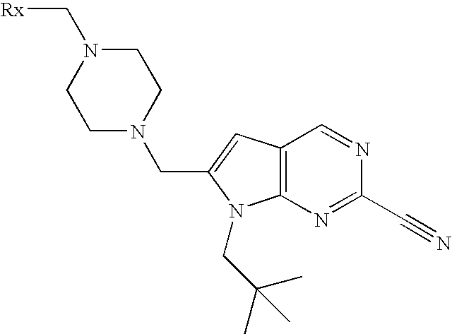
C1N(CC2=CC3=C(N2CC(C)(C)C)N=C(C#N)N=C3)CCN(C[Rx])C1
